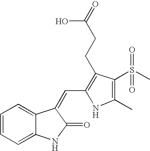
N1C(C=C2C(=O)NC3=CC=CC=C32)=C(CCC(O)=O)C(S(C)(=O)=O)=C1C
